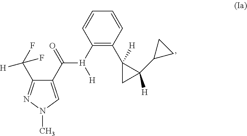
C1(C([H](C2=C(C3([H])CC3([H])C3CC3)C=CC=C2)[H])=O)=CN(C)N=C1C(F)(F)[H]
